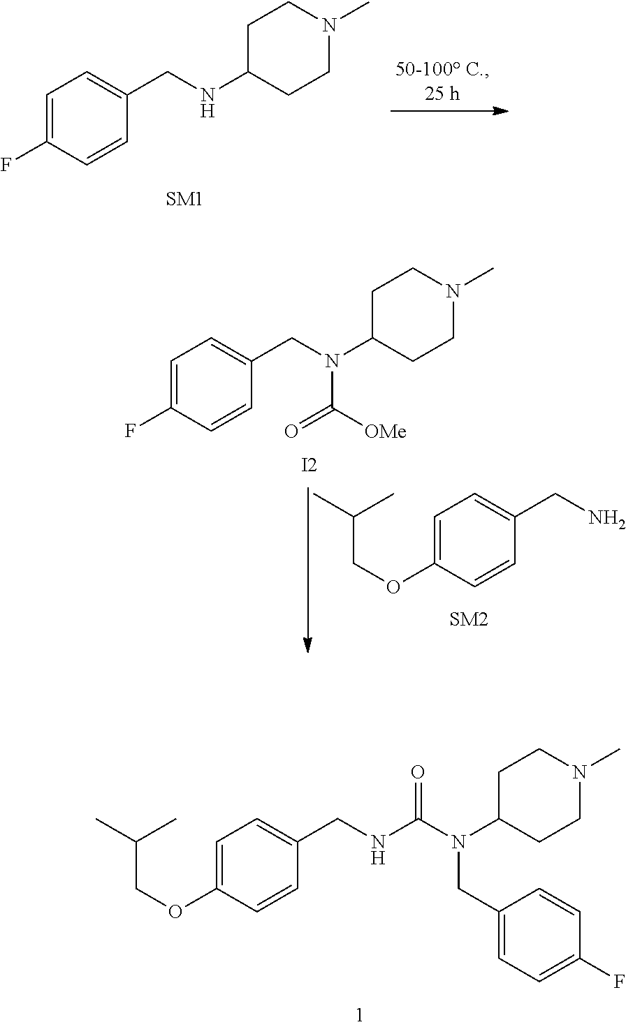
C1=C(F)C=CC(CNC2CCN(C)CC2)=C1.C1=C(F)C=CC(CN(C2CCN(C)CC2)C([OMe])=O)=C1.[I2].C(C(C)C)OC1=CC=C(CN)C=C1.C(C(C)C)OC1=CC=C(CNC(N(C2CCN(C)CC2)CC2=CC=C(F)C=C2)=O)C=C1
